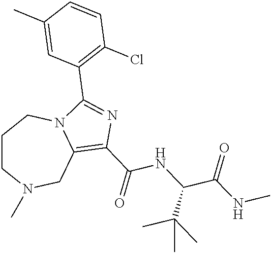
C1CN(C)CC2=C(C(=O)NC(C(NC)=O)C(C)(C)C)N=C(C3=C(Cl)C=CC(C)=C3)N2C1
